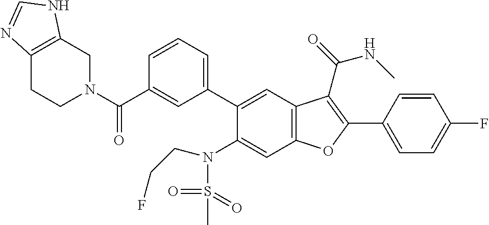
C12=C(CN(C(C3=CC(C4=CC5=C(C=C4N(CCF)S(C)(=O)=O)OC(C4=CC=C(F)C=C4)=C5C(=O)NC)=CC=C3)=O)CC1)NC=N2
